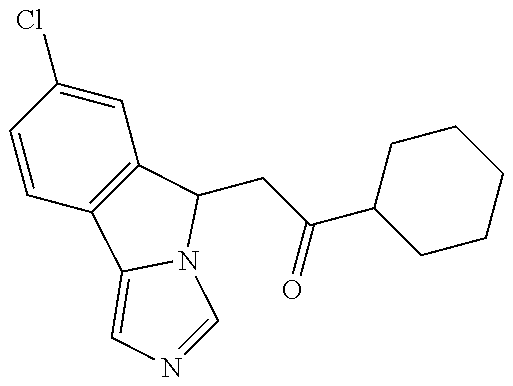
C1=CC(Cl)=CC2=C1C1=CN=CN1C2CC(=O)C1CCCCC1
